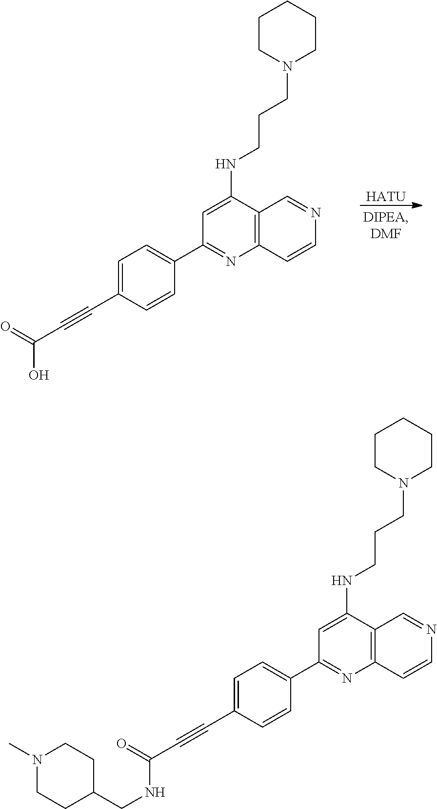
[HATU].C1=C(NCCCN2CCCCC2)C2=C(N=C1C1=CC=C(C#CC(=O)O)C=C1)C=CN=C2.C1=C(NCCCN2CCCCC2)C2=C(N=C1C1=CC=C(C#CC(=O)NCC3CCN(C)CC3)C=C1)C=CN=C2
